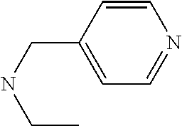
C1=CC(CNCC)=CC=N1
